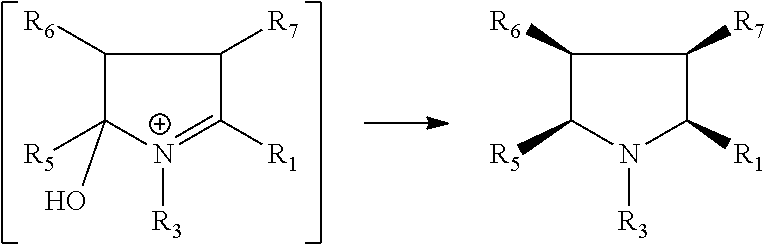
C1([R6])C([R5])(O)[N+]([R3])=C([R1])C1[R7].C1([R6])C([R5])N([R3])C([R1])C1[R7]
